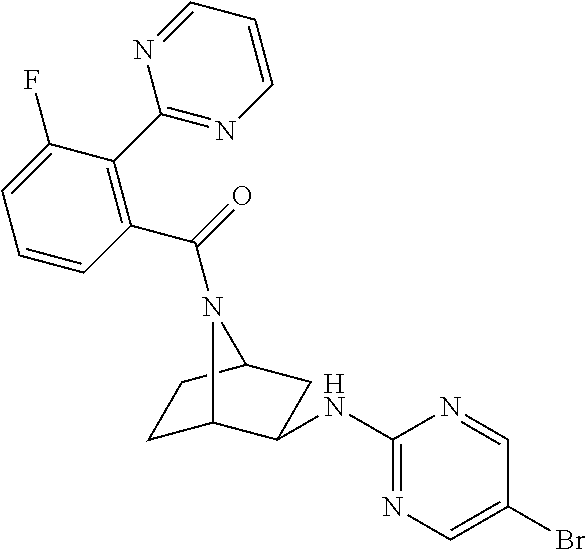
C1=CC(C(=O)N2C3CCC2CC3NC2=NC=C(Br)C=N2)=C(C2=NC=CC=N2)C(F)=C1
